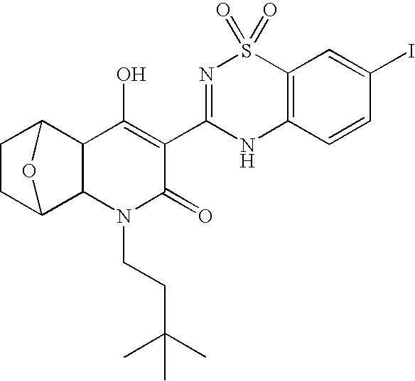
C1CC2C3C(C1O2)C(O)=C(C1=NS(=O)(=O)C2=C(N1)C=CC(I)=C2)C(=O)N3CCC(C)(C)C
